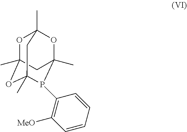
O1C2(C)OC3(C)P(C4=C([MeO])C=CC=C4)C(C)(OC1(C)C3)C2
